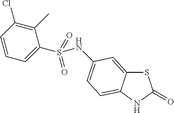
S1C2=CC(NS(C3=CC=CC(Cl)=C3C)(=O)=O)=CC=C2NC1=O
